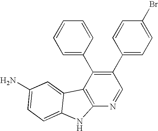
C1(C2=CC=C(Br)C=C2)=C(C2=CC=CC=C2)C2=C(N=C1)NC1=CC=C(N)C=C21
